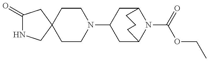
C1(=O)NCC2(C1)CCN(C1CC3N(C(=O)OCC)C(C1)CCC3)CC2
